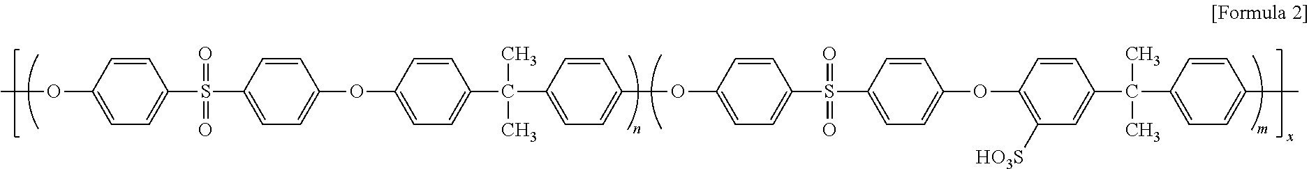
C1=CC(OC)=CC=C1S(C1=CC=C(OC2=CC=C(C(C3=CC=C(OC4=CC=C(S(C5=CC=C(OC6=C([HO3S])C=C(C(C7=CC=C(C)C=C7)(C)C)C=C6)C=C5)(=O)=O)C=C4)C=C3)(C)C)C=C2)C=C1)(=O)=O
